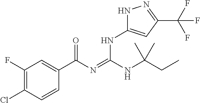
C1(F)=C(Cl)C=CC(C(N=C(NC(CC)(C)C)NC2=CC(C(F)(F)F)=NN2)=O)=C1
